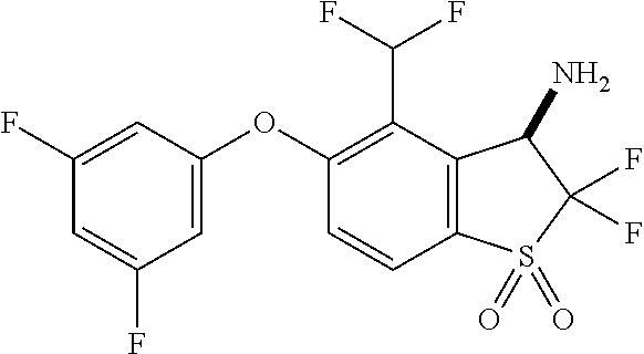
C1(F)=CC(OC2=C(C(F)F)C3=C(C=C2)S(=O)(=O)C(F)(F)C3N)=CC(F)=C1
